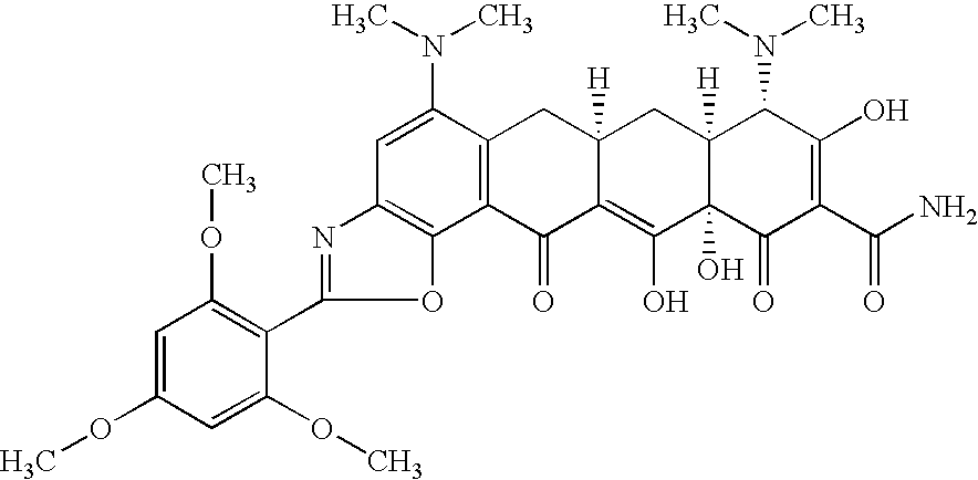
C1=C(N(C)C)C2=C(C3=C1N=C(C1=C(OC)C=C(OC)C=C1OC)O3)C(=O)C1=C(O)C3(O)C([H])(CC1([H])C2)C(N(C)C)C(O)=C(C(N)=O)C3=O
